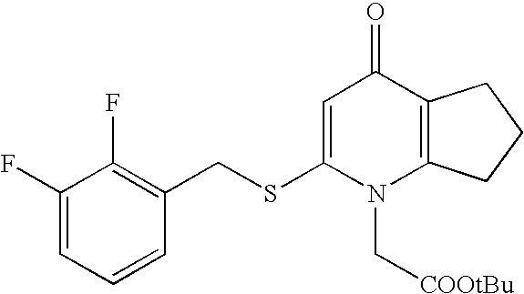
C1(F)=CC=CC(CSC2=CC(=O)C3=C(N2C[COOtBu])CCC3)=C1F
